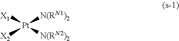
[X1][Pt]([X2])([N(RN1)2])[N(RN2)2]
